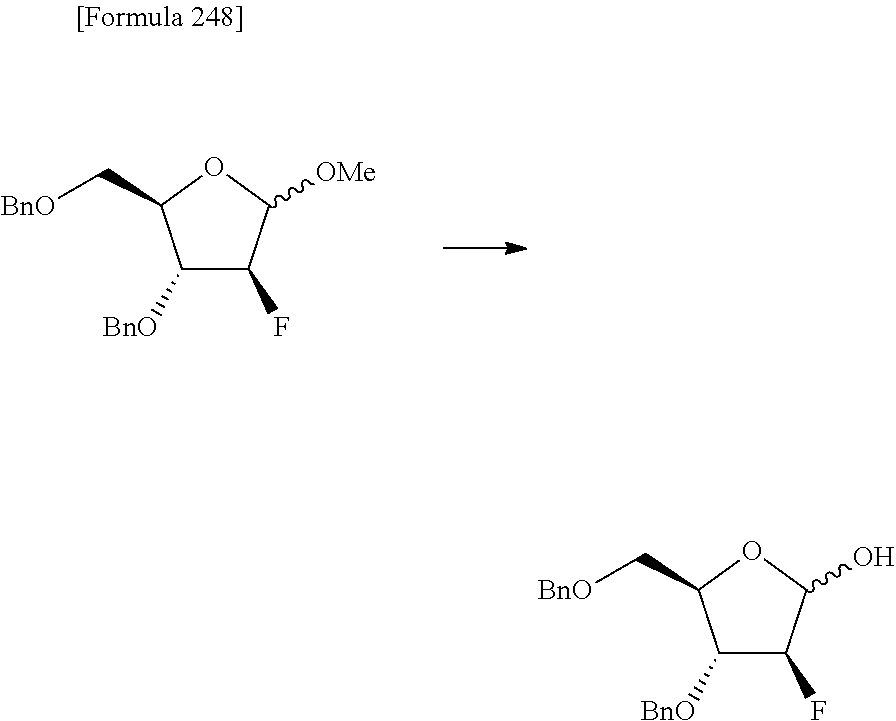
[BnO]C1C(F)C([OMe])OC1C[BnO].[BnO]C1C(F)C(O)OC1C[BnO]
